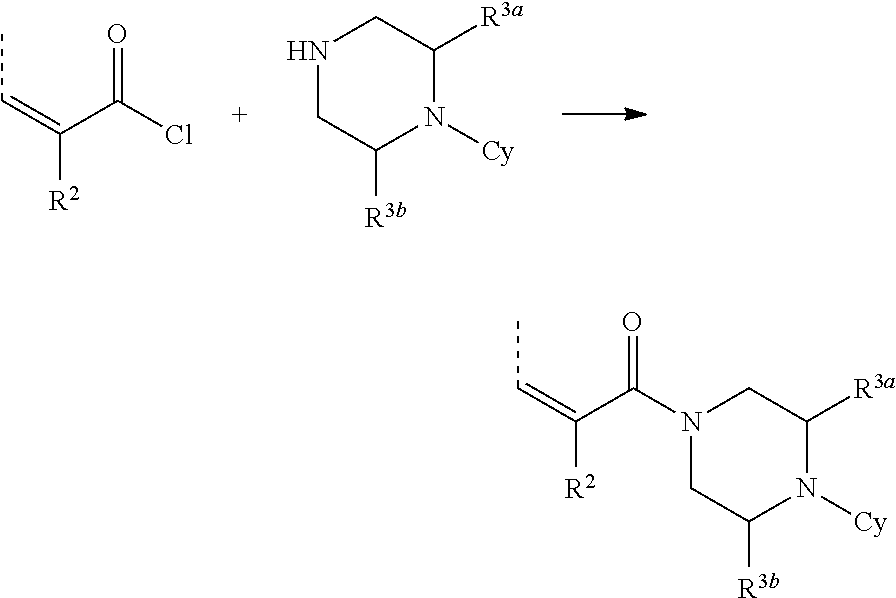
CC=C(C(Cl)=O)[R2].N1CC([R3b])N([Cy])C([R3a])C1.CC=C(C(=O)N1CC([R3b])N([Cy])C([R3a])C1)[R2]
